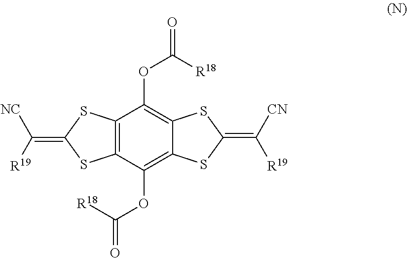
C12=C(C(OC([R18])=O)=C3C(=C1OC([R18])=O)SC(=C([CN])[R19])S3)SC(=C([NC])[R19])S2
